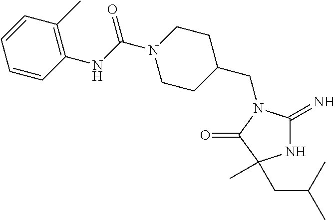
C1C(CN2C(=N)NC(C)(CC(C)C)C2=O)CCN(C(NC2=C(C)C=CC=C2)=O)C1
